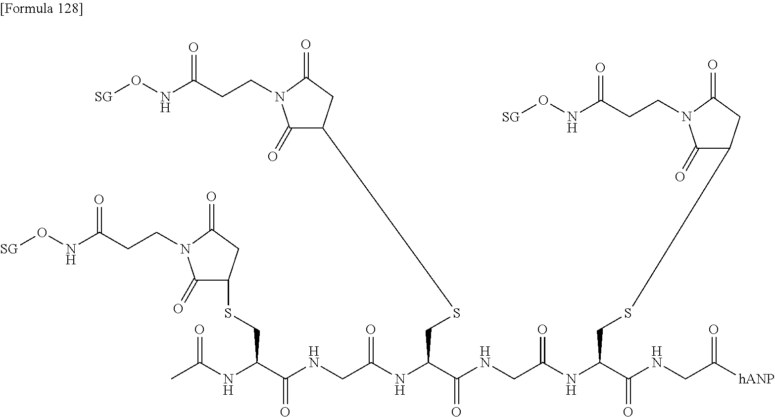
C1(=O)C(SCC(NC(CNC(C(CSC2C(=O)N(CCC(NO[SG])=O)C(=O)C2)NC(C)=O)=O)=O)C(NCC(NC(C(NCC([hANP])=O)=O)CSC2C(=O)N(CCC(NO[SG])=O)C(=O)C2)=O)=O)CC(=O)N1CCC(NO[SG])=O
